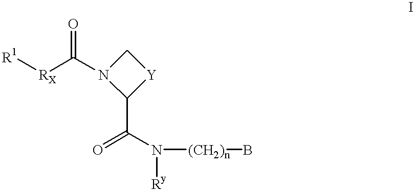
[R1][RX]C(=O)N1C[Y]C1C(=O)N([(CH2)n]B)[Ry]
